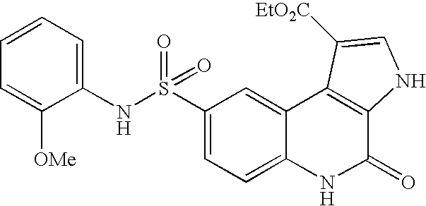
C1(NS(C2=CC=C3C(=C2)C2=C(C(=O)N3)NC=C2[EtO2C])(=O)=O)=CC=CC=C1[OMe]
